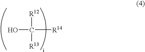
OC([R14])([R12])[R13]
